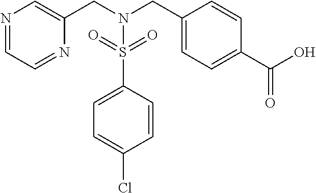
N1=CC=NC(CN(CC2=CC=C(C(O)=O)C=C2)S(=O)(=O)C2=CC=C(Cl)C=C2)=C1
